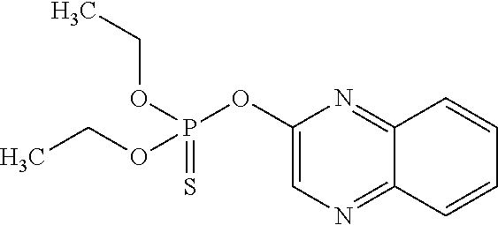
C1(OP(OCC)(=S)OCC)=CN=C2C(=N1)C=CC=C2
